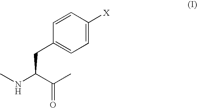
C1=CC(CC(NC)C(C)=O)=CC=C1[X]
